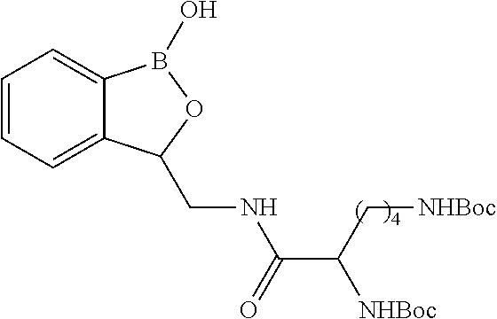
C1=CC=C2C(=C1)B(O)OC2CNC(C(C[NHBoc])[NHBoc])=O
